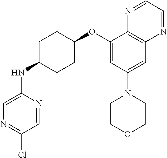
C1=NC(NC2CCC(OC3=CC(N4CCOCC4)=CC4=C3N=CC=N4)CC2)=CN=C1Cl
